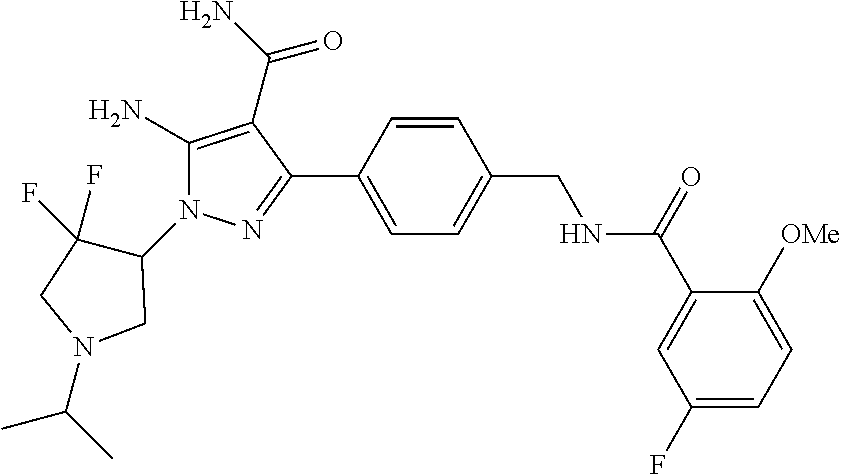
C1=CC(C2=NN(C3C(F)(F)CN(C(C)C)C3)C(N)=C2C(N)=O)=CC=C1CNC(C1=CC(F)=CC=C1[OMe])=O
